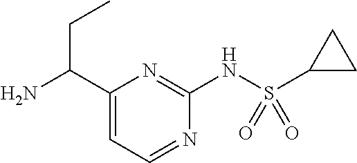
C1(C(N)CC)=CC=NC(NS(C2CC2)(=O)=O)=N1
